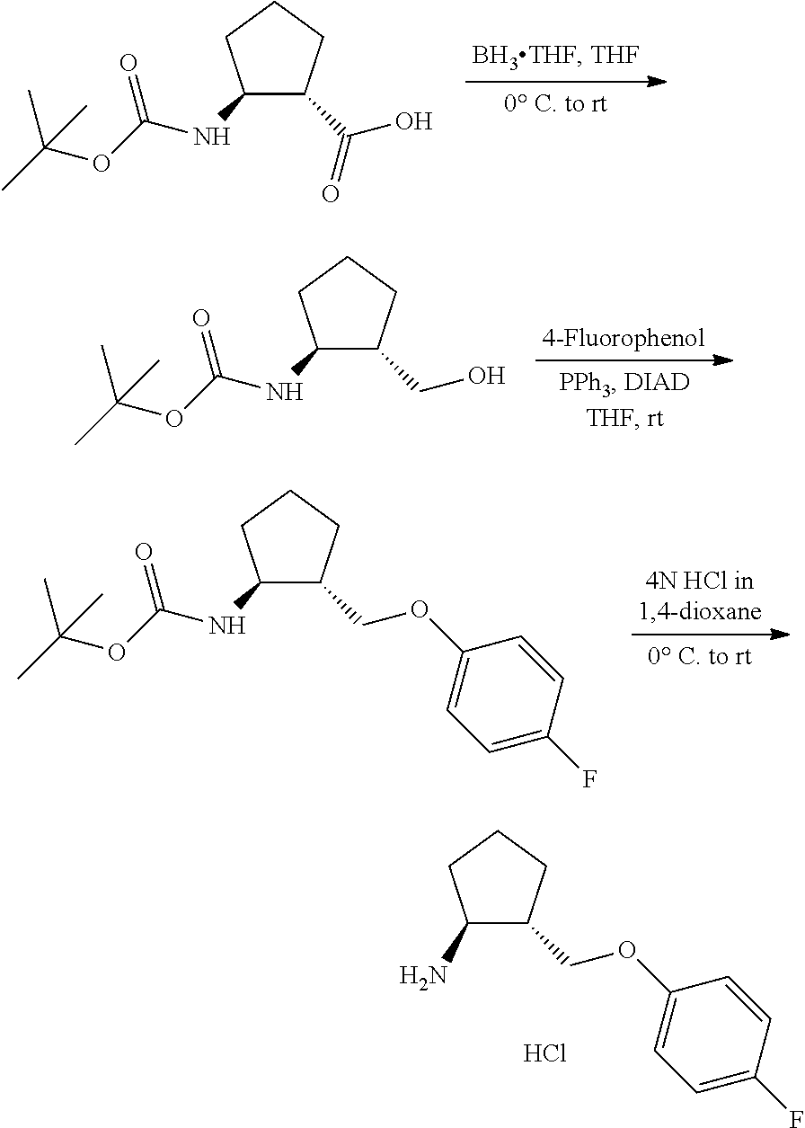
C(O)(=O)C1C(NC(=O)OC(C)(C)C)CCC1.C(O)C1C(NC(=O)OC(C)(C)C)CCC1.C(OC1=CC=C(F)C=C1)C1C(N)CCC1.Cl.C(OC1=CC=C(F)C=C1)C1C(NC(=O)OC(C)(C)C)CCC1
